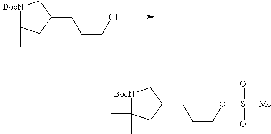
[BocN]1C(C)(C)CC(CCCO)C1.[BocN]1C(C)(C)CC(CCCOS([Me])(=O)=O)C1
